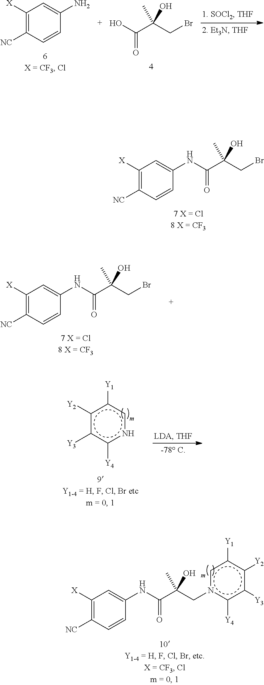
C1([X])=C([NC])C=CC(N)=C1.OC(C(CBr)(C)O)=O.C(C(CBr)(C)O)(=O)NC1=CC([X])=C([NC])C=C1.C(C(Cn1c([Y4])c([Y3])c([Y2])c([Y1])c1)(C)O)(=O)NC1=CC([X])=C([NC])C=C1.C(C(CBr)(C)O)(=O)NC1=CC([X])=C([NC])C=C1.c1([Y3])c([Y4])ncc([Y1])c1[Y2]
